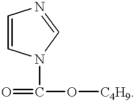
C1=CN(C(=O)O[C4H9])C=N1
